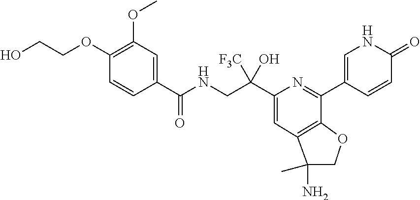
C1(C(NCC(C2=CC3=C(C(C4=CNC(=O)C=C4)=N2)OCC3(C)N)([F3C])O)=O)=CC(OC)=C(OCCO)C=C1
